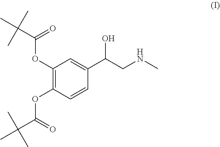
C1(OC(C(C)(C)C)=O)=C(OC(=O)C(C)(C)C)C=CC(C(CNC)O)=C1
